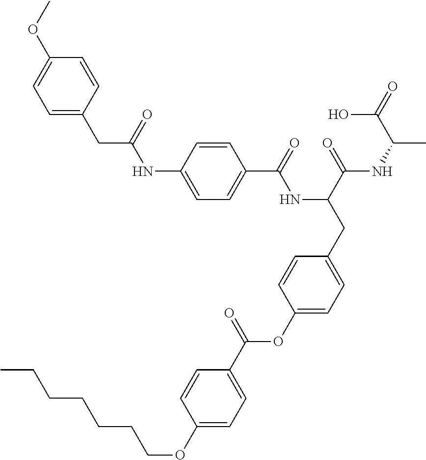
C1=C(NC(CC2=CC=C(OC)C=C2)=O)C=CC(C(=O)NC(CC2=CC=C(OC(C3=CC=C(OCCCCCCC)C=C3)=O)C=C2)C(=O)NC(C)C(=O)O)=C1
